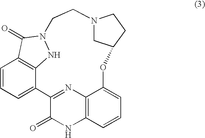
C1=CC=C2C3=C1C(=O)N(N3)CCN1CC(OC3=CC=CC4=C3N=C2C(=O)N4)CC1
